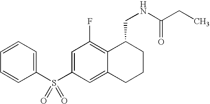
C1(S(C2=CC(F)=C3C(=C2)CCCC3CNC(CC)=O)(=O)=O)=CC=CC=C1
